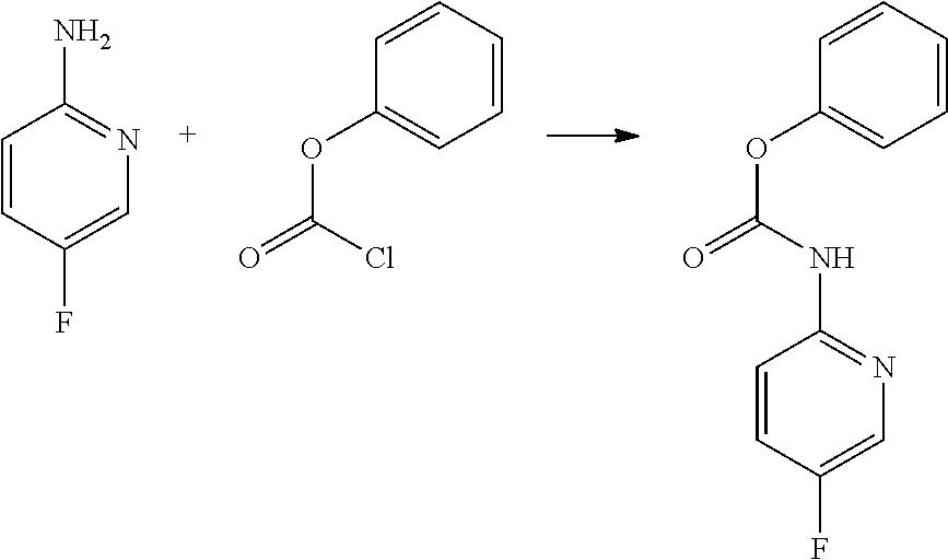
O(C(Cl)=O)C1=CC=CC=C1.O(C(NC1=NC=C(F)C=C1)=O)C1=CC=CC=C1.C1=CC(F)=CN=C1N
